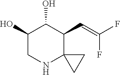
C1(O)CNC2(C(C=C(F)F)C1O)CC2
